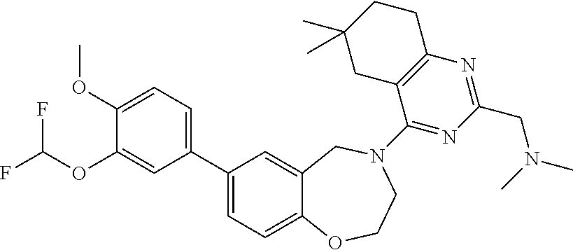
C1(C2=CC=C3C(=C2)CN(C2=NC(CN(C)C)=NC4=C2CC(C)(C)CC4)CCO3)=CC=C(OC)C(OC(F)F)=C1
